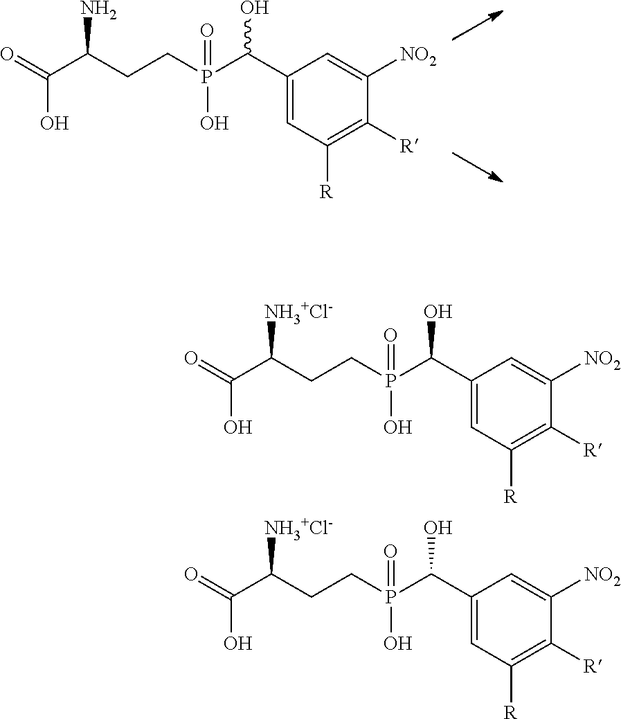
NC(C(=O)O)CCP(C(C1=CC([R])=C([R])C([NO2])=C1)O)(O)=O.[NH3+Cl-]C(C(=O)O)CCP(C(C1=CC([R])=C([R])C([NO2])=C1)O)(O)=O.[NH3+Cl-]C(C(=O)O)CCP(C(C1=CC([R])=C([R])C([NO2])=C1)O)(O)=O
